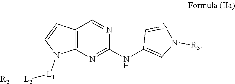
C12=C(N=C(NC3=CN([R3])N=C3)N=C1)N([L1][L2][R2])C=C2
